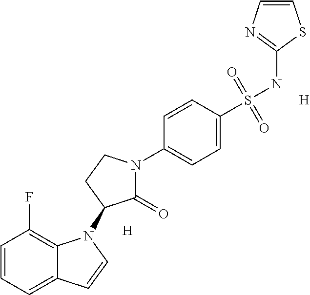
C1=CC=C2C(=C1F)N(C1C(=O)N(C3=CC=C(S(NC4=NC=CS4)(=O)=O)C=C3)CC1)C=C2.[H].[H]
